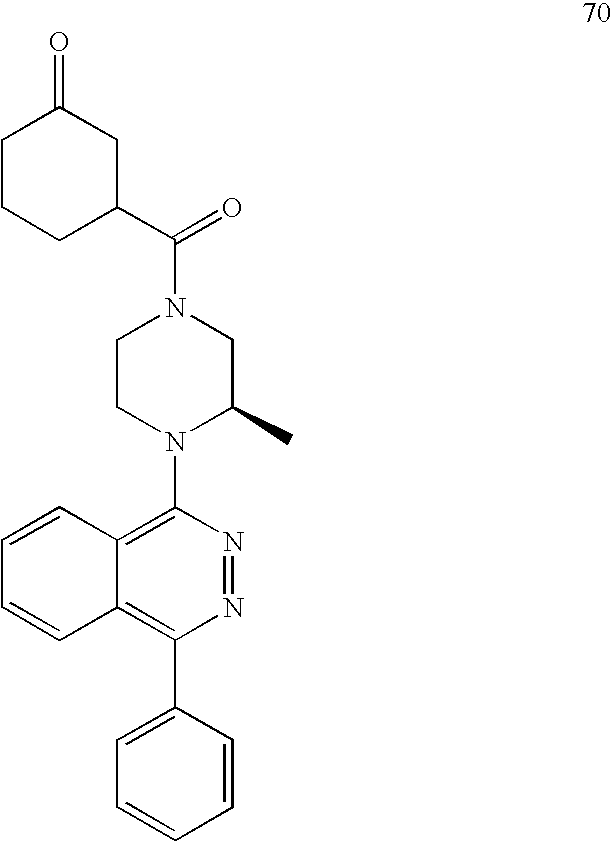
N1(C(=O)C2CC(=O)CCC2)CCN(C2=C3C(=C(C4=CC=CC=C4)N=N2)C=CC=C3)C(C)C1
